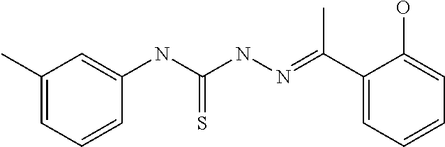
C1(C)=CC=CC(NC(NN=C(C2=CC=CC=C2O)C)=S)=C1
